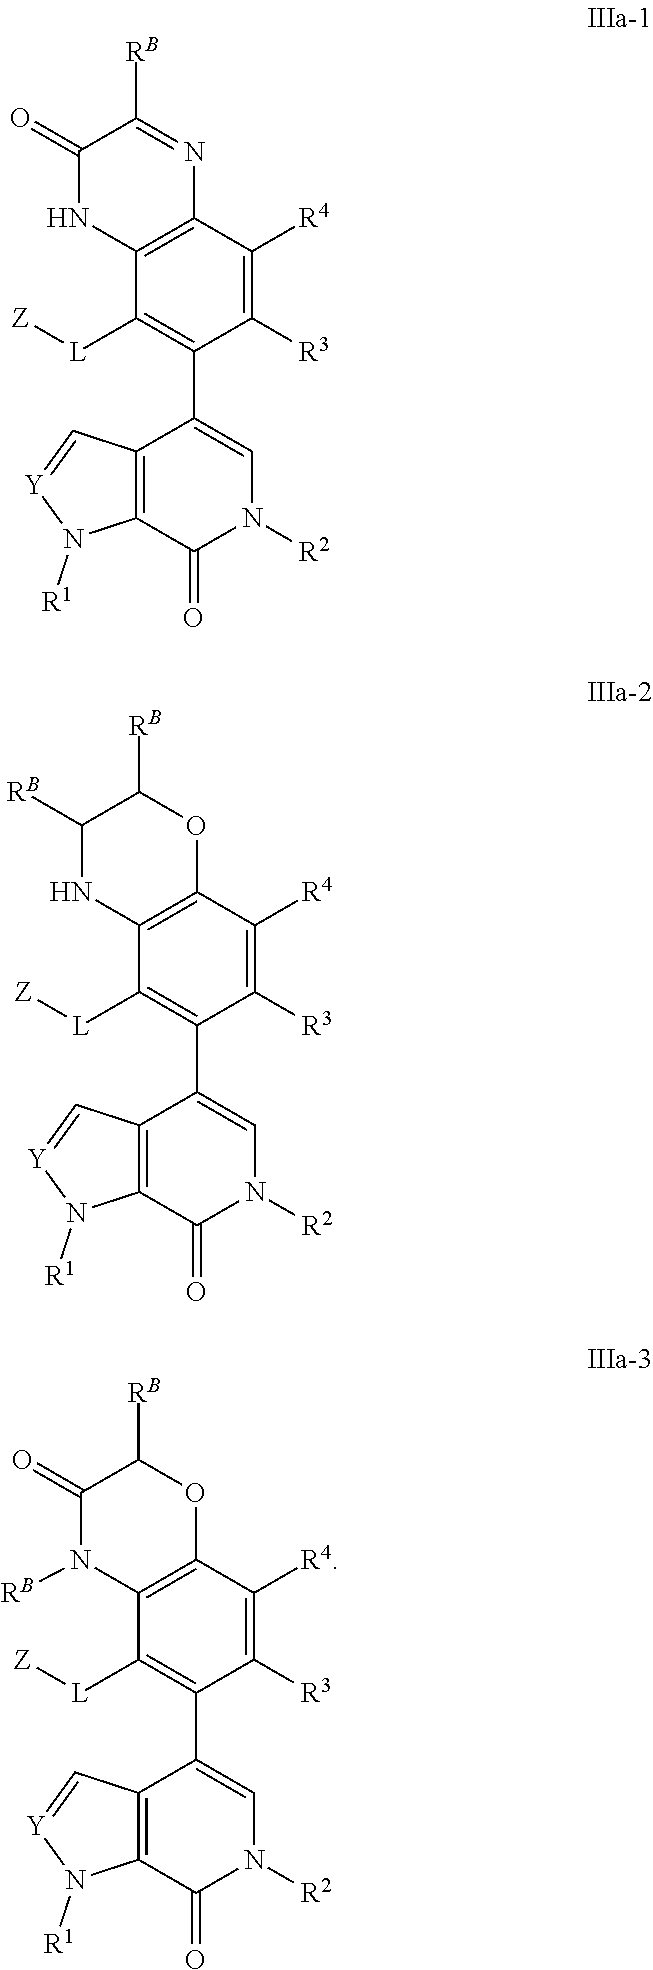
C12=C(C(=O)N([R2])C=C1C1=C([L][Z])C3=C(C([R4])=C1[R3])N=C([RB])C(=O)N3)N([R1])[Y]=C2.C12=C(C(=O)N([R2])C=C1C1=C([L][Z])C3=C(C([R4])=C1[R3])OC([RB])C([RB])N3)N([R1])[Y]=C2.C12=C(C(=O)N([R2])C=C1C1=C([L][Z])C3=C(C([R4])=C1[R3])OC([RB])C(=O)N3[RB])N([R1])[Y]=C2
